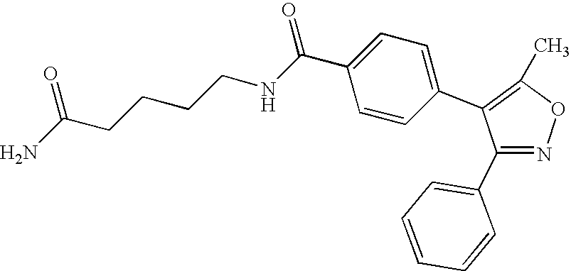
C1(C2=CC=CC=C2)=NOC(C)=C1C1=CC=C(C(NCCCCC(N)=O)=O)C=C1
